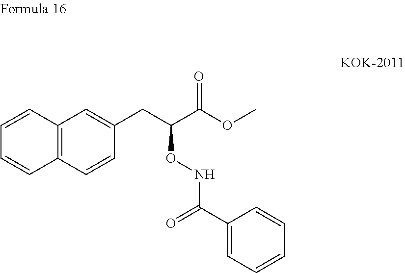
C1(CC(C(OC)=O)ONC(C2=CC=CC=C2)=O)=CC2=C(C=C1)C=CC=C2
